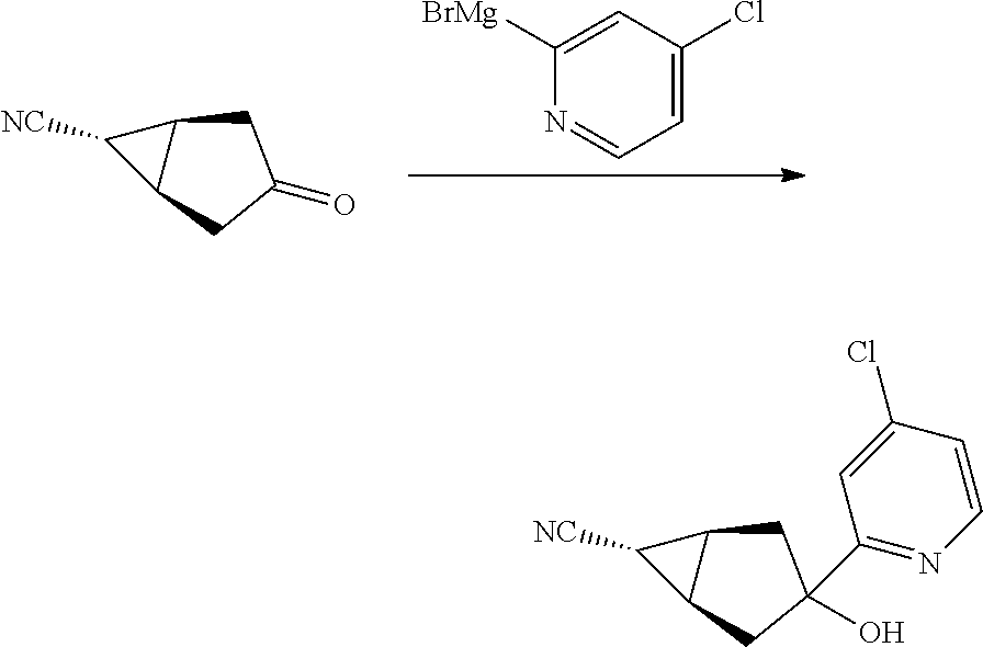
C12C([NC])C1CC(O)(C1=NC=CC(Cl)=C1)C2.C1([BrMg])=CC(Cl)=CC=N1.C12C([NC])C1CC(=O)C2
